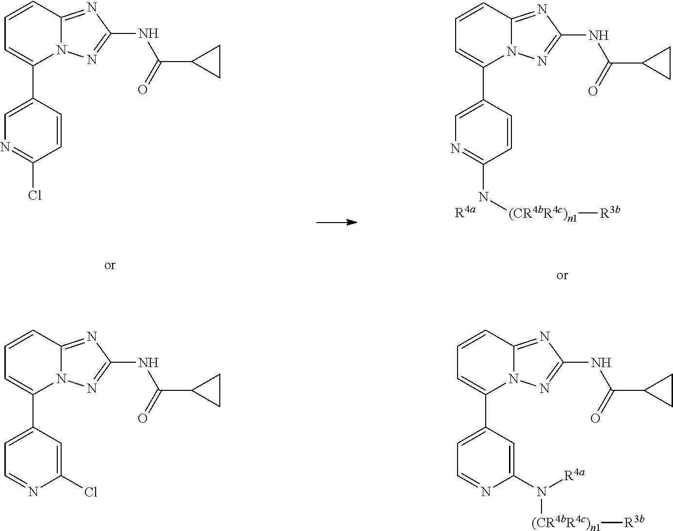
C1=CC2=NC(NC(C3CC3)=O)=NN2C(C2=CN=C(N[(CR4bR4c)n1][R3b])C=C2)=C1.C1=CC2=NC(NC(C3CC3)=O)=NN2C(C2=CN=C(Cl)C=C2)=C1.C1=CC2=NC(NC(C3CC3)=O)=NN2C(C2=CC=NC(Cl)=C2)=C1.C1=CC2=NC(NC(C3CC3)=O)=NN2C(C2=CC=NC(N([R4a])[(CR4bR4c)n1][R3b])=C2)=C1
